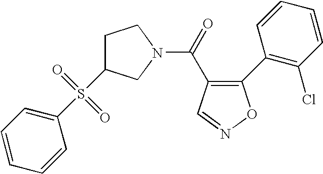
C1=CC=C(S(=O)(=O)C2CCN(C(=O)C3=C(C4=C(Cl)C=CC=C4)ON=C3)C2)C=C1
